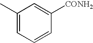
CC1=CC=CC([CONH2])=C1
